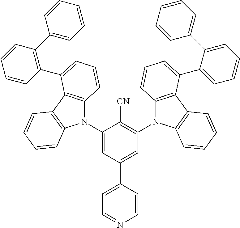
C1(N2C3=C(C4=C2C=CC=C4)C(C2=C(C4=CC=CC=C4)C=CC=C2)=CC=C3)=CC(C2=CC=NC=C2)=CC(N2C3=C(C4=C2C=CC=C4)C(C2=CC=CC=C2C2=CC=CC=C2)=CC=C3)=C1[CN]
